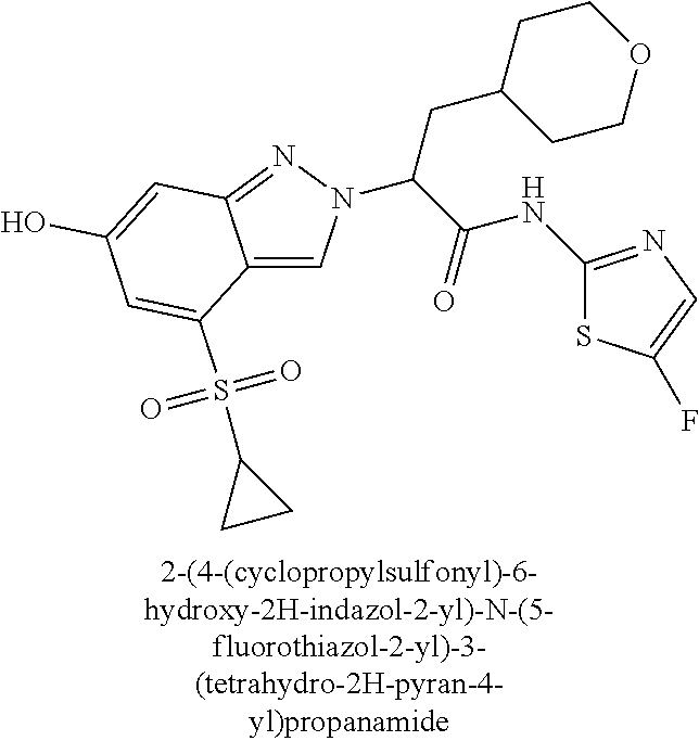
C12=CN(C(C(=O)NC3=NC=C(F)S3)CC3CCOCC3)N=C1C=C(O)C=C2S(=O)(=O)C1CC1
